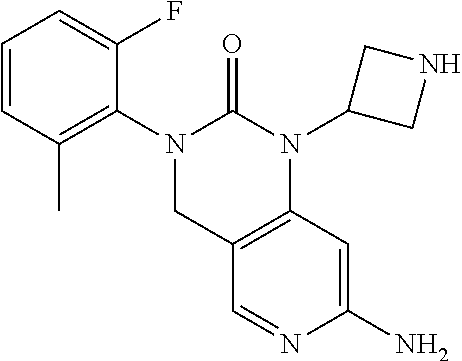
C1=CC(C)=C(N2CC3=C(N(C4CNC4)C2=O)C=C(N)N=C3)C(F)=C1
